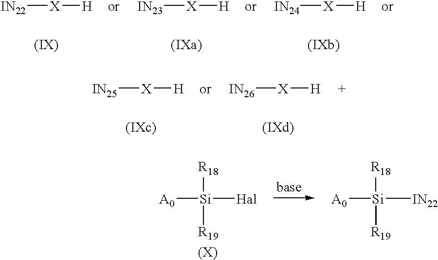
[R18][Si]([Hal])([A0])[R19].[R18][Si]([IN22])([A0])[R19].[IN22][X][H].[IN23][X][H].[IN24][X][H].[IN25][X][H].[IN26][X][H]
